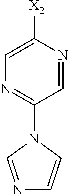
C1=NC([X2])=CN=C1N1C=CN=C1
